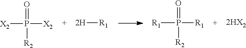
[X2]P([X2])(=O)[R2].[2H][R1].[R1]P([R1])(=O)[R2]
